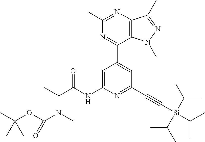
C1(C2=CC(C#C[Si](C(C)C)(C(C)C)C(C)C)=NC(NC(C(C)N(C)C(OC(C)(C)C)=O)=O)=C2)=NC(C)=NC2=C1N(C)N=C2C
